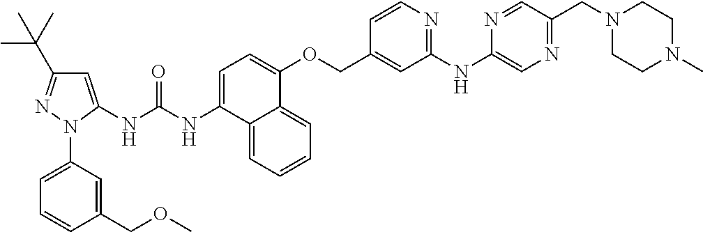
C1=C(NC(NC2=CC(C(C)(C)C)=NN2C2=CC=CC(COC)=C2)=O)C2=CC=CC=C2C(OCC2=CC(NC3=CN=C(CN4CCN(C)CC4)C=N3)=NC=C2)=C1
